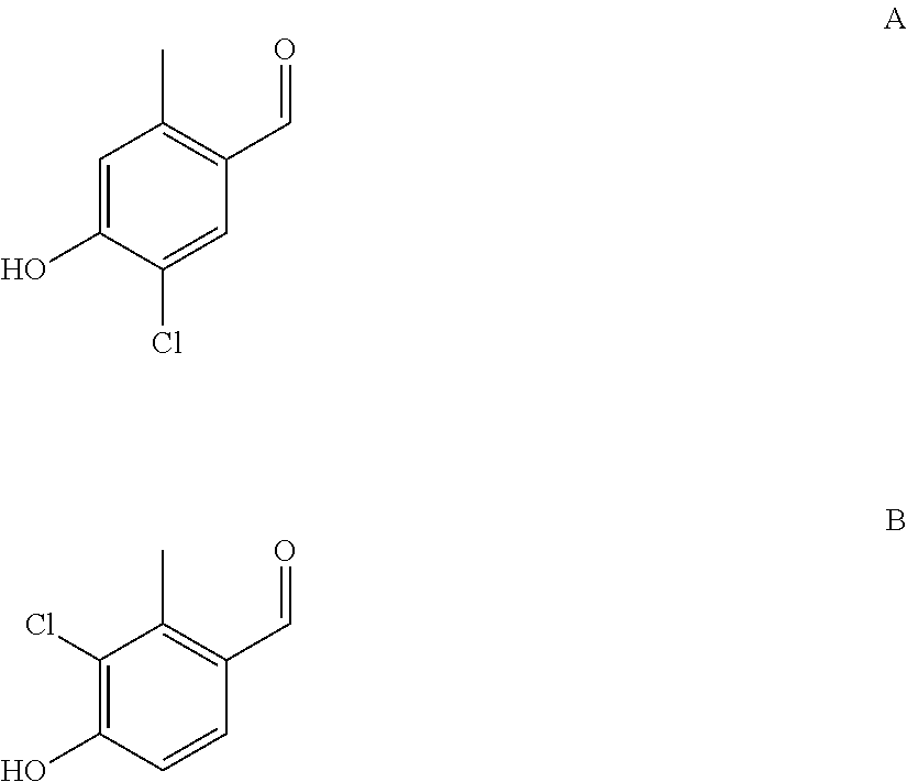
C1=C(O)C(Cl)=CC(C=O)=C1C.C1(Cl)=C(O)C=CC(C=O)=C1C
